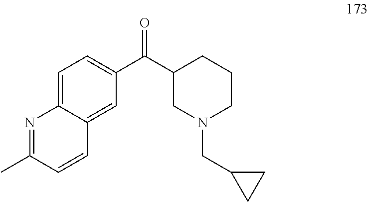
C12=CC=C(C(C3CN(CC4CC4)CCC3)=O)C=C1C=CC(C)=N2
